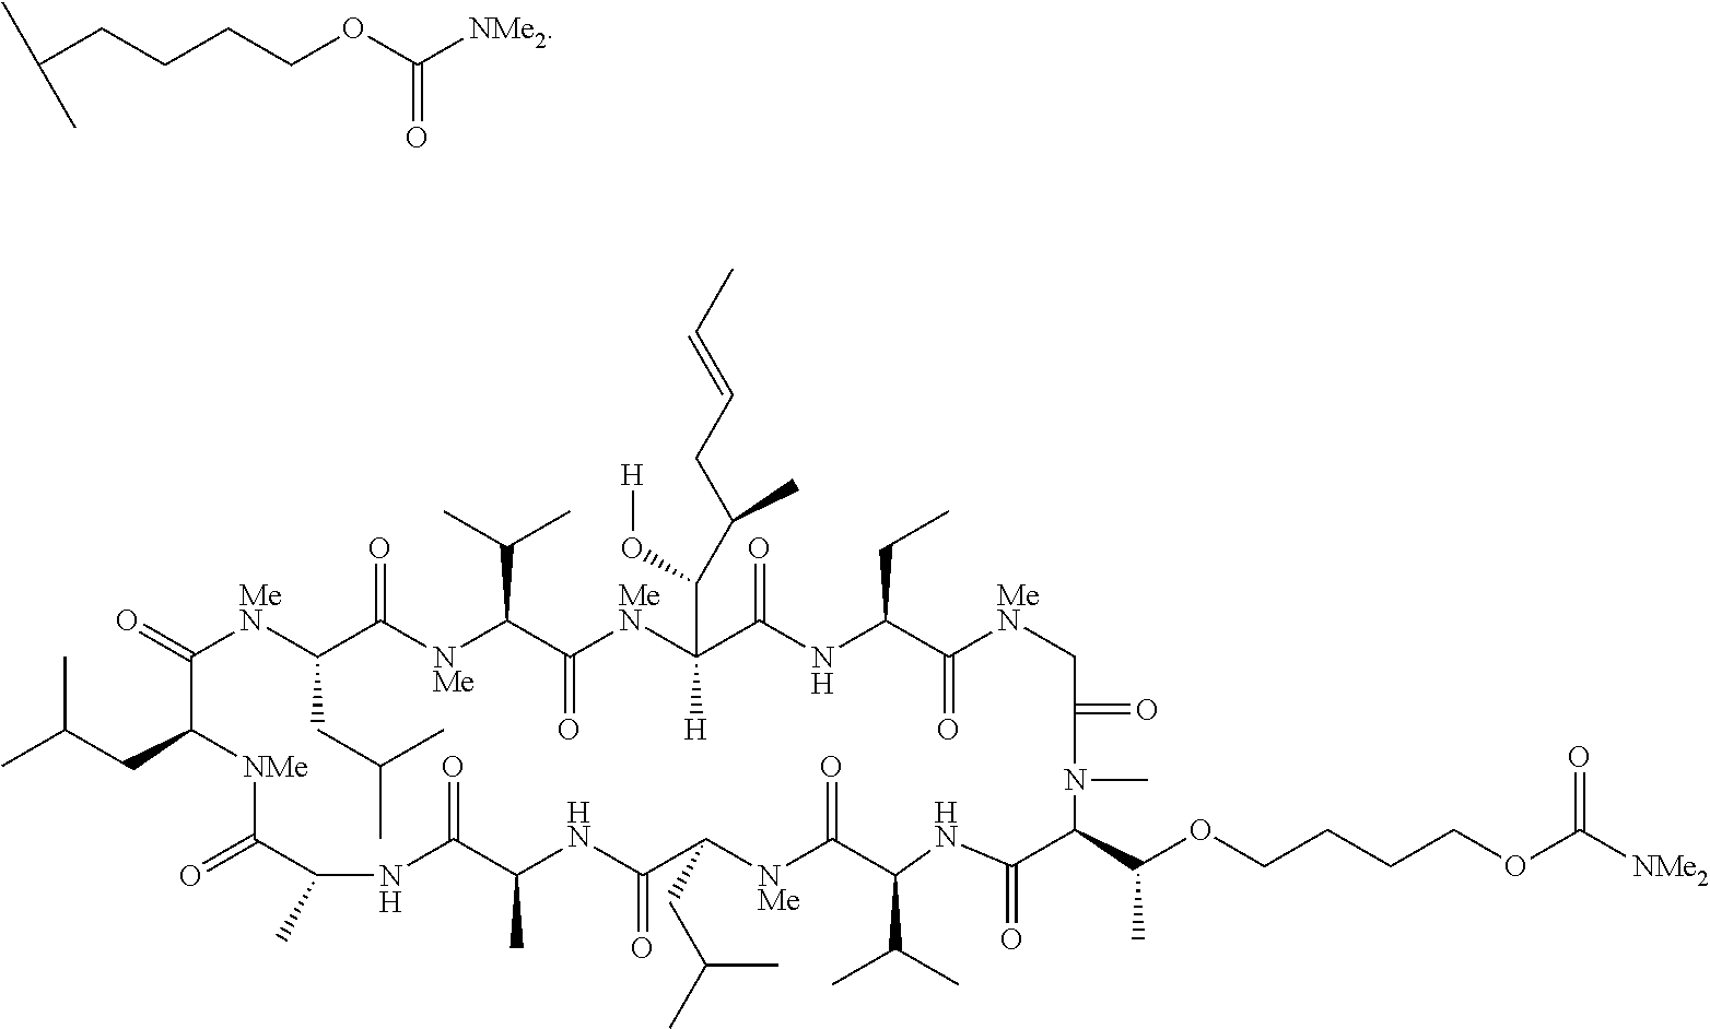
C(CCCCOC([NMe2])=O)(C)C.CC(CC1[NMe]C(=O)C(C)NC(=O)C(C)NC(=O)C(CC(C)C)[NMe]C(=O)C(C(C)C)NC(=O)C(C(C)OCCCCOC([NMe2])=O)N(C)C(=O)C[MeN]C(=O)C(CC)NC(=O)C([H])(C(C(CC=CC)C)O[H])[MeN]C(=O)C(C(C)C)[NMe]C(=O)C(CC(C)C)[MeN]C1=O)C
